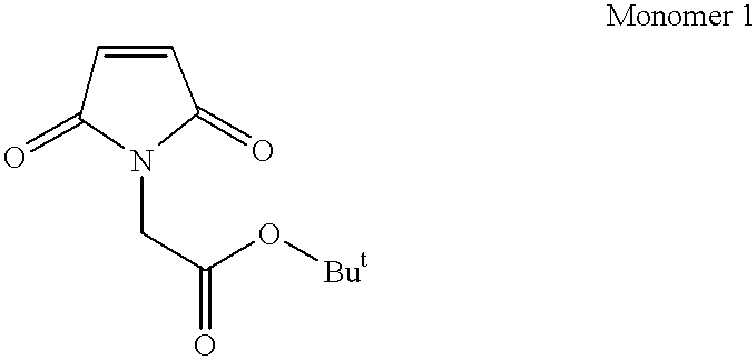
C1=CC(=O)N(CC(=O)O[But])C1=O
